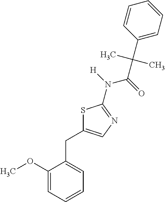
C1(OC)=CC=CC=C1CC1=CN=C(N([H])C(=O)C(C)(C)C2=CC=CC=C2)S1
